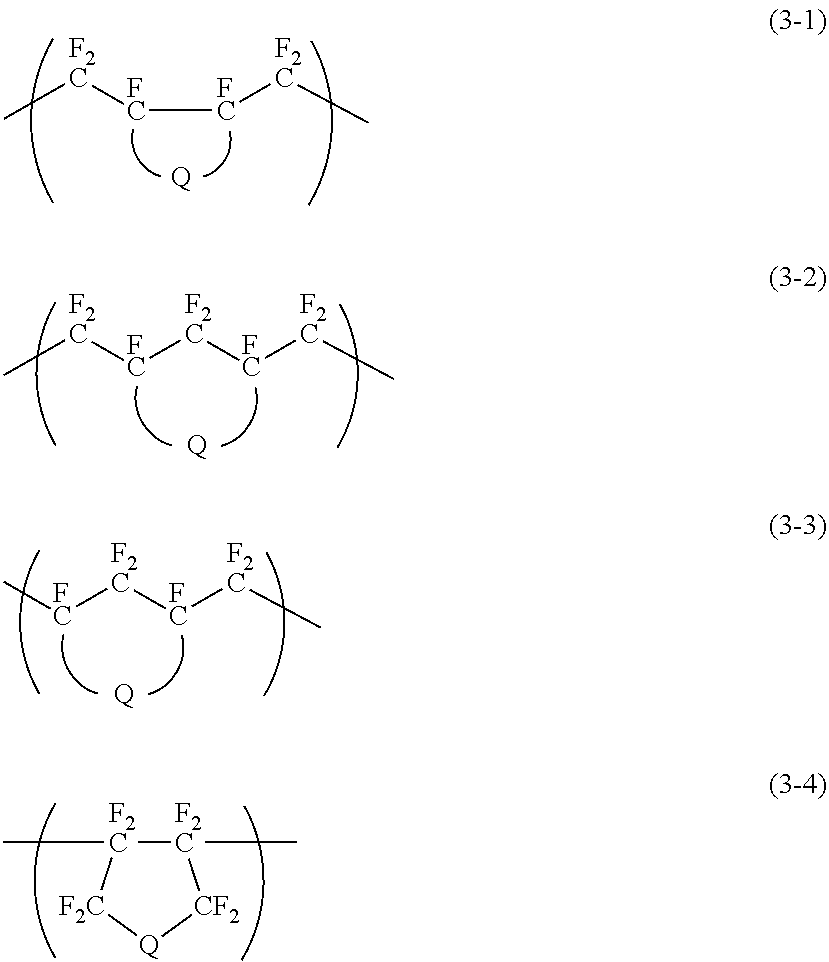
C[F2C][FC][FC][F2C]C.[Q].C[F2C][FC][F2C][FC][F2C]C.[Q].C[FC][F2C][FC][F2C]C.[Q].[F2C]1(C)[F2C](C)[F2C][Q][CF2]1
